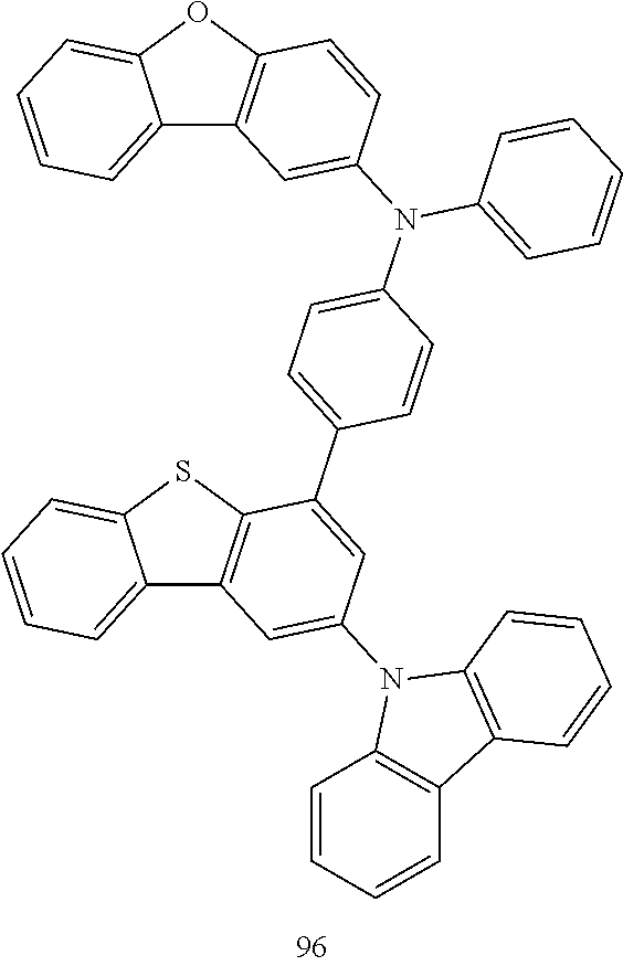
C12=CC=CC=C1SC1=C2C=C(N2C3=C(C=CC=C3)C3=C2C=CC=C3)C=C1C1=CC=C(N(C2=CC=CC=C2)C2=CC3=C(C=C2)OC2=CC=CC=C32)C=C1
